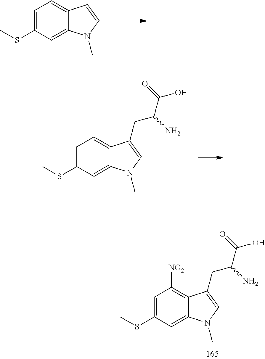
C1=C(SC)C=C2C(=C1)C=CN2C.C1=C(SC)C=C2C(=C1)C(CC(C(=O)O)N)=CN2C.C1=C(SC)C=C2C(=C1[NO2])C(CC(C(=O)O)N)=CN2C
